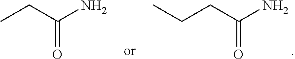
C(CC(N)=O)C.CCC(N)=O
